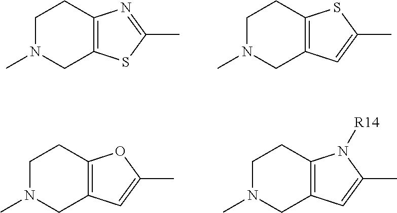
C12=C(SC(C)=N1)CN(C)CC2.C12=C(C=C(C)S1)CN(C)CC2.C12=C(C=C(C)O1)CN(C)CC2.C12=C(C=C(C)N1[R14])CN(C)CC2
